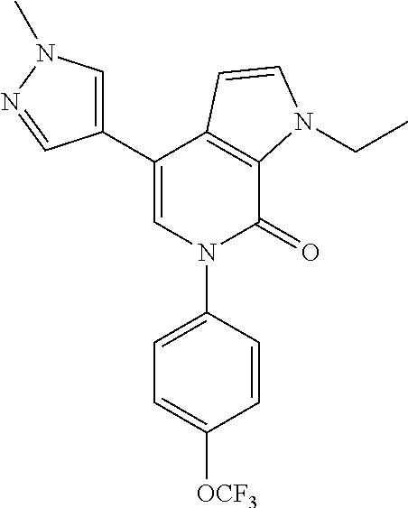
C12=C(C(C3=CN(C)N=C3)=CN(C3=CC=C([OCF3])C=C3)C1=O)C=CN2CC
